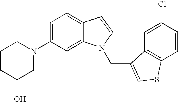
C1(N2CCCC(O)C2)=CC=C2C(=C1)N(CC1=CSC3=C1C=C(Cl)C=C3)C=C2
